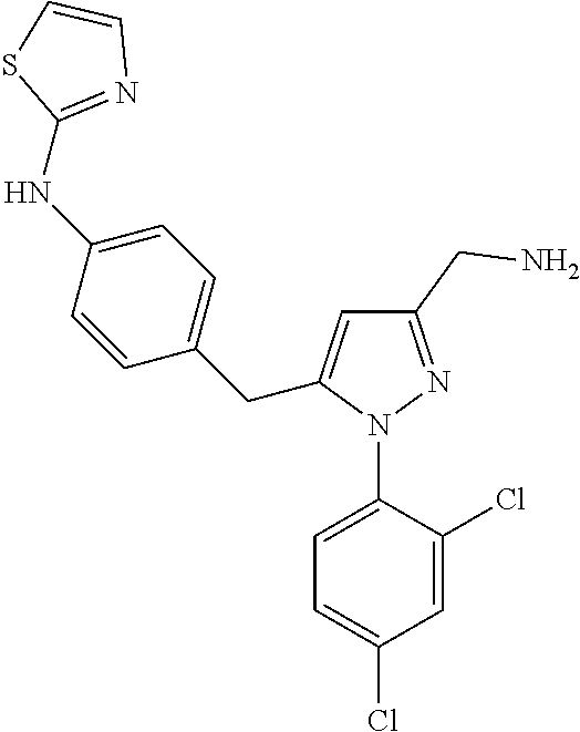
C1(CN)=NN(C2=CC=C(Cl)C=C2Cl)C(CC2=CC=C(NC3=NC=CS3)C=C2)=C1
